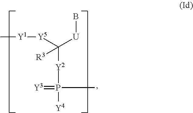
C[Y1][Y5]C([U]B)([Y2]P([Y4])(C)=[Y3])[R3]
